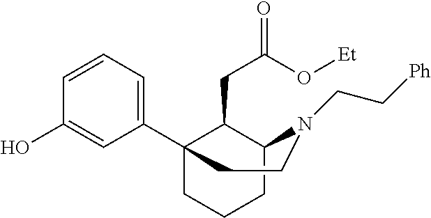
C1=CC=C(C23CCCC(C2CC(O[Et])=O)N(CC[Ph])CC3)C=C1O
